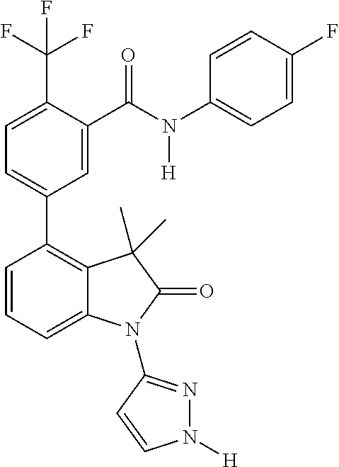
C1=C(C(F)(F)F)C(C(N(C2=CC=C(F)C=C2)[H])=O)=CC(C2=C3C(=CC=C2)N(C2=NN([H])C=C2)C(=O)C3(C)C)=C1
